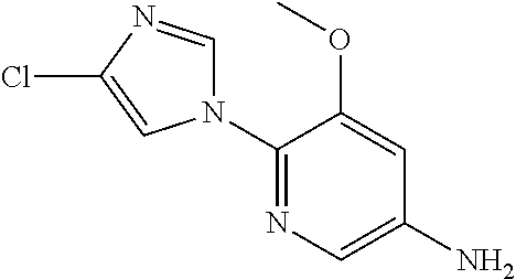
C1(N2C=NC(Cl)=C2)=NC=C(N)C=C1OC
